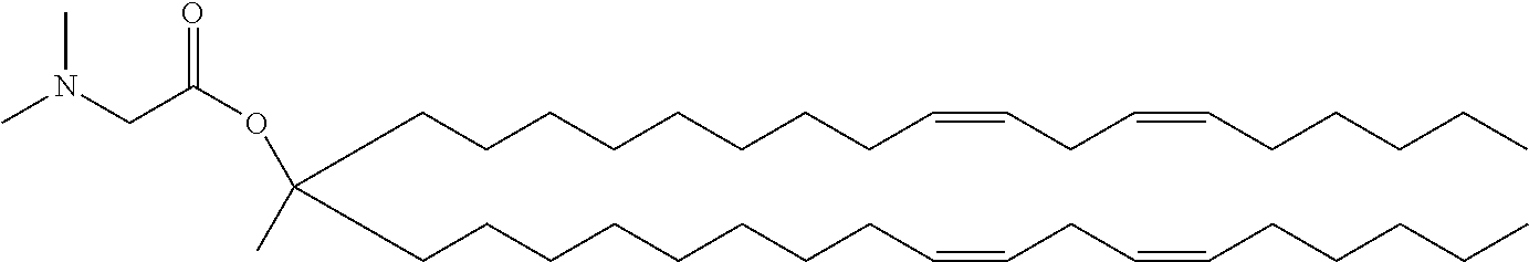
C(CCCCCCCC=CCC=CCCCCC)C(CCCCCCCCC=CCC=CCCCCC)(OC(CN(C)C)=O)C
